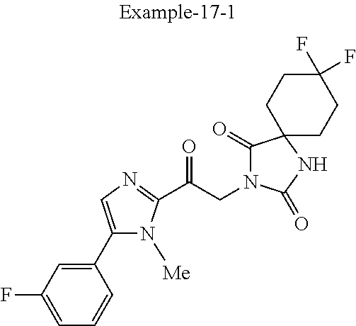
C1=C(F)C=C(C2=CN=C(C(CN3C(=O)C4(NC3=O)CCC(F)(F)CC4)=O)N2[Me])C=C1
